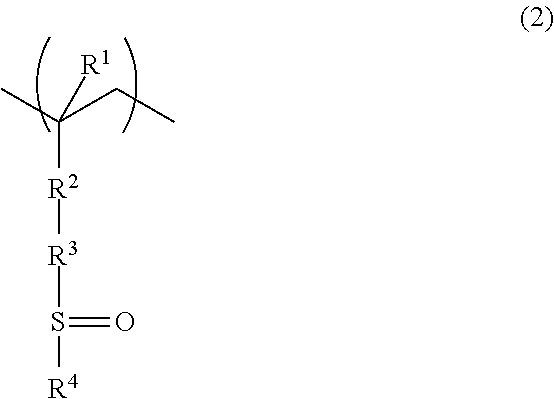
S(=O)([R4])[R3][R2]C(C)(CC)[R1]
